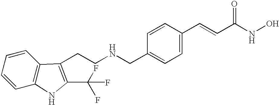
C(C1=CC=C(C=CC(NO)=O)C=C1)NCCC1=C(C(F)(F)F)NC2=C1C=CC=C2
